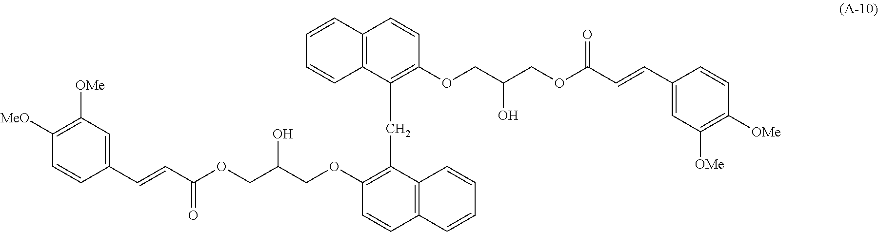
O(CC(COC1=C(CC2=C(OCC(COC(C=CC3=CC([OMe])=C([OMe])C=C3)=O)O)C=CC3=C2C=CC=C3)C2=C(C=C1)C=CC=C2)O)C(C=CC1=CC([OMe])=C([MeO])C=C1)=O
